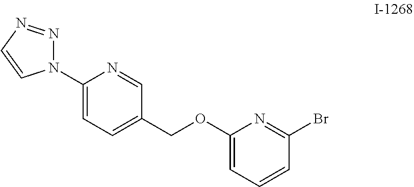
C1=C(N2N=NC=C2)N=CC(COC2=CC=CC(Br)=N2)=C1
